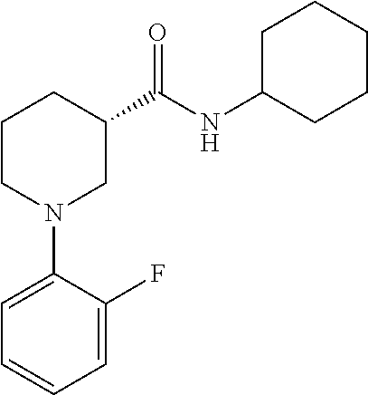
C1CN(C2=CC=CC=C2F)CC(C(NC2CCCCC2)=O)C1
